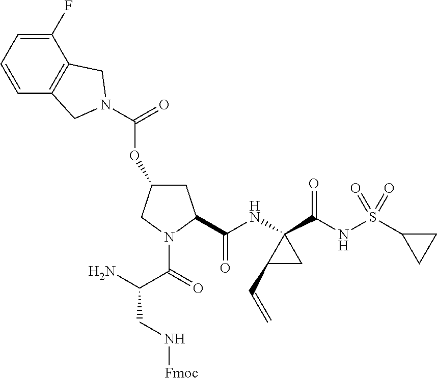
C1(F)=CC=CC2=C1CN(C(=O)OC1CC(C(=O)NC3(C(NS(C4CC4)(=O)=O)=O)C(C=C)C3)N(C(=O)C(CN[Fmoc])N)C1)C2
